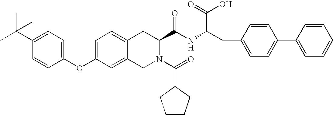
C12=CC=C(OC3=CC=C(C(C)(C)C)C=C3)C=C1CN(C(=O)C1CCCC1)C(C(NC(CC1=CC=C(C3=CC=CC=C3)C=C1)C(=O)O)=O)C2
